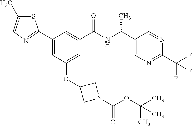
S1C(C)=CN=C1C1=CC(OC2CN(C(OC(C)(C)C)=O)C2)=CC(C(NC(C2=CN=C(C(F)(F)F)N=C2)C)=O)=C1
